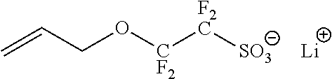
C=CCO[CF2][F2C][SO3].[Li]
